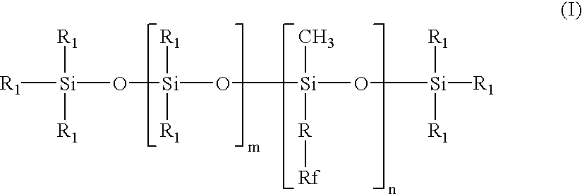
[R1][Si](O[Si]([R1])([R1])O[Si](O[Si]([R1])([R1])[R1])(C)[R][Rf])([R1])[R1]
